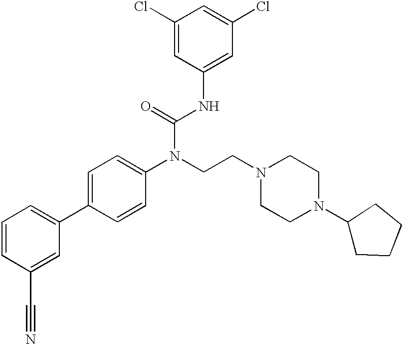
C1=CC(C#N)=CC(C2=CC=C(N(CCN3CCN(C4CCCC4)CC3)C(=O)NC3=CC(Cl)=CC(Cl)=C3)C=C2)=C1
